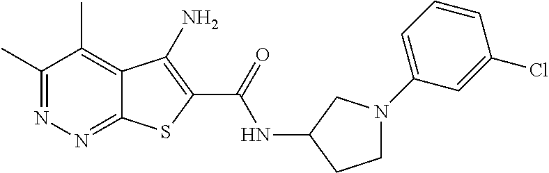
C1(C)=NN=C2C(=C1C)C(N)=C(C(=O)NC1CCN(C3=CC=CC(Cl)=C3)C1)S2
